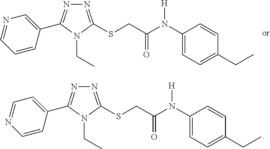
N1=C(SCC(=O)N([H])C2=CC=C(CC)C=C2)N(CC)C(C2=CN=CC=C2)=N1.N1=C(SCC(=O)N([H])C2=CC=C(CC)C=C2)N(CC)C(C2=CC=NC=C2)=N1
